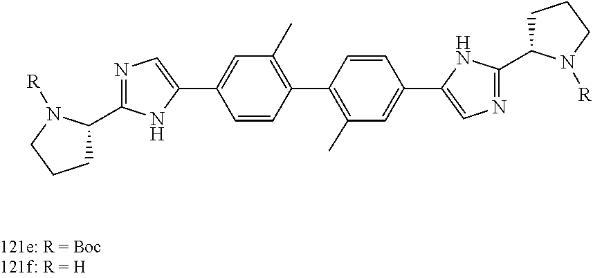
C1=C(C2=CN=C(C3CCCN3[R])N2)C=CC(C2=C(C)C=C(C3=CN=C(C4CCCN4[R])N3)C=C2)=C1C
